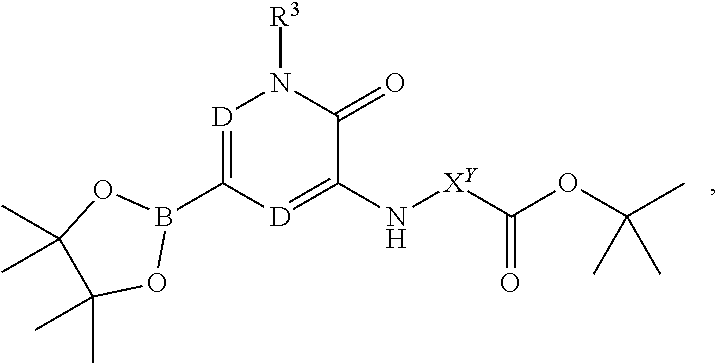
B1(C2=[D]N([R3])C(=O)C(N[XY]C(OC(C)(C)C)=O)=[D]2)OC(C)(C)C(C)(C)O1
